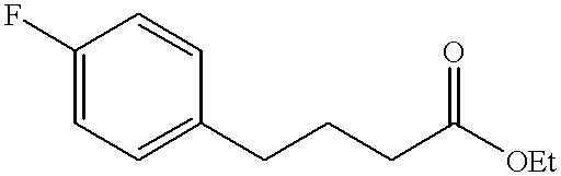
C1(F)=CC=C(CCCC([OEt])=O)C=C1
